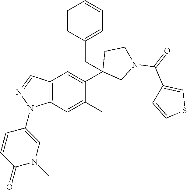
C1(C2=CC3=C(C=C2C)N(C2=CN(C)C(=O)C=C2)N=C3)(CC2=CC=CC=C2)CN(C(=O)C2=CSC=C2)CC1
